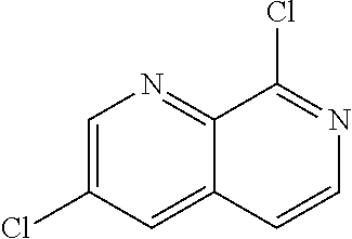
C1=C(Cl)C=C2C(=N1)C(Cl)=NC=C2
